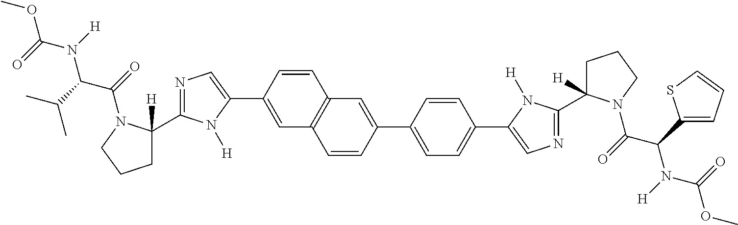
C1=C(C2=CN=C(C3([H])CCCN3C(=O)C(C(C)C)N(C(OC)=O)[H])N2[H])C=CC2=C1C=CC(C1=CC=C(C3=CN=C(C4([H])CCCN4C(=O)C(C4=CC=CS4)N(C(OC)=O)[H])N3[H])C=C1)=C2
